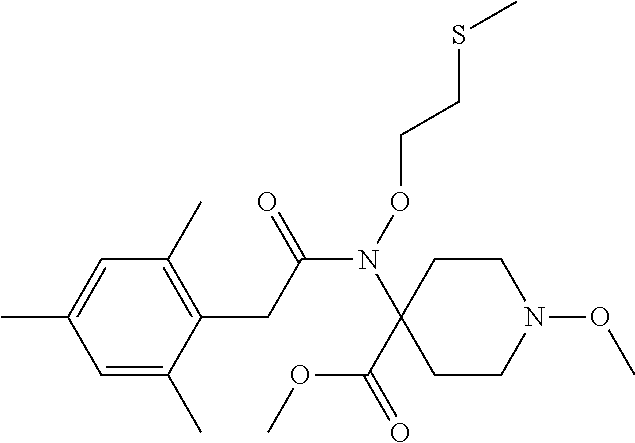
N(C(CC1=C(C)C=C(C)C=C1C)=O)(C1(C(OC)=O)CCN(OC)CC1)OCCSC
